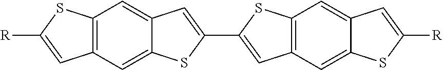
C12=C(C=C3C(=C1)C=C(C1=CC4=C(C=C5C(=C4)SC([R])=C5)S1)S3)C=C([R])S2
